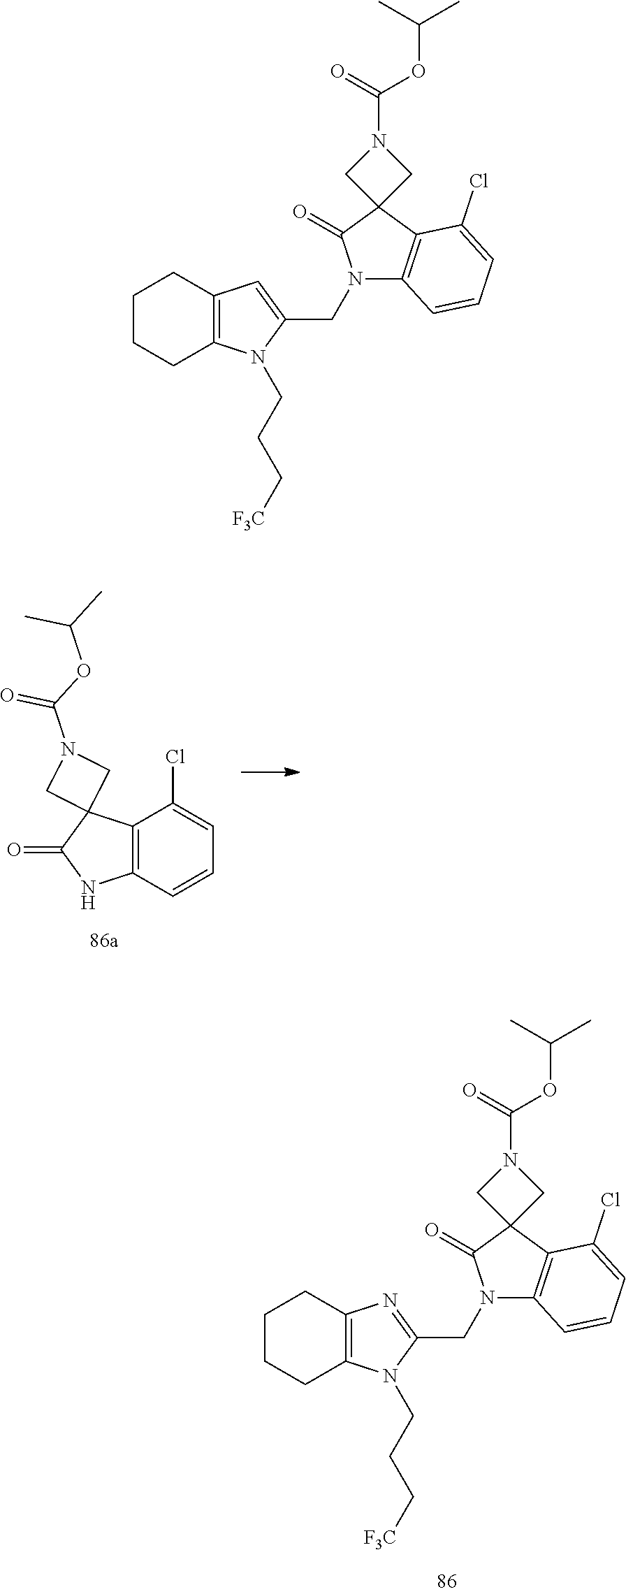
C12=C(C=CC=C1Cl)NC(=O)C21CN(C(OC(C)C)=O)C1.C1CCC2=C(C1)N=C(CN1C3=C(C4(C1=O)CN(C(=O)OC(C)C)C4)C(Cl)=CC=C3)N2CCC[F3C].C1CCC2=C(C1)C=C(CN1C3=C(C4(C1=O)CN(C(=O)OC(C)C)C4)C(Cl)=CC=C3)N2CCC[F3C]
